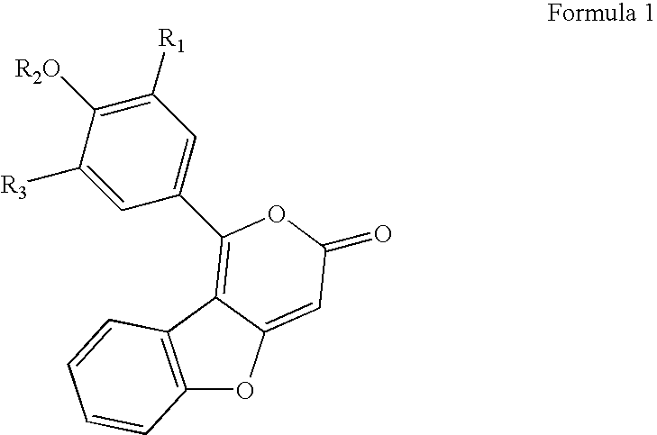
C12=C(C3=C(C4=CC([R1])=C([R2O])C([R3])=C4)OC(=O)C=C3O1)C=CC=C2
